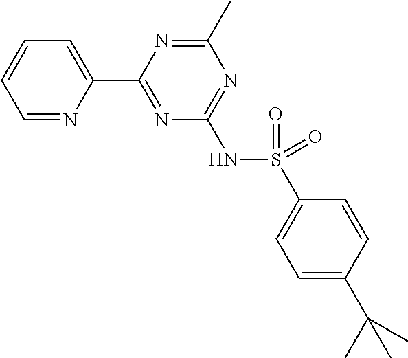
C1=NC(C2=NC(NS(C3=CC=C(C(C)(C)C)C=C3)(=O)=O)=NC(C)=N2)=CC=C1
